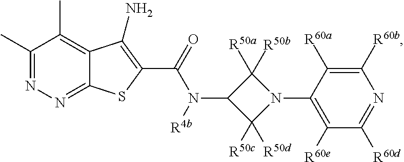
C1(N2C([R50b])([R50a])C(N(C(=O)C3=C(N)C4=C(C)C(C)=NN=C4S3)[R4b])C2([R50d])[R50c])=C([R60e])C([R60d])=NC([R60b])=C1[R60a]
